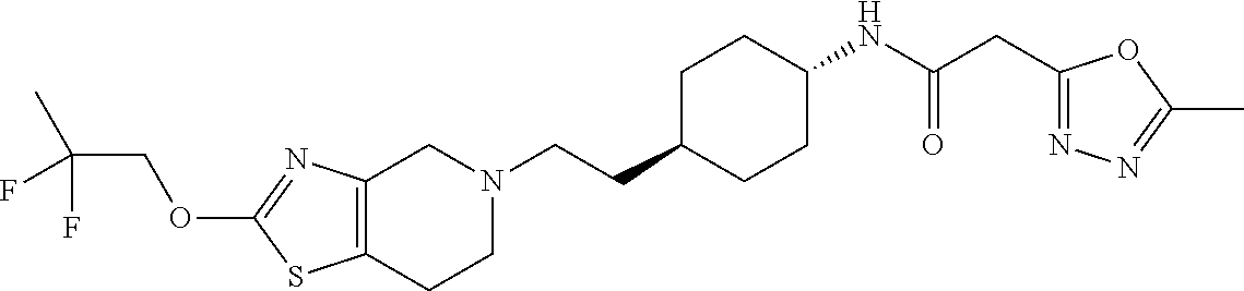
C12=C(CCN(CCC3CCC(NC(CC4=NN=C(C)O4)=O)CC3)C1)SC(OCC(C)(F)F)=N2
